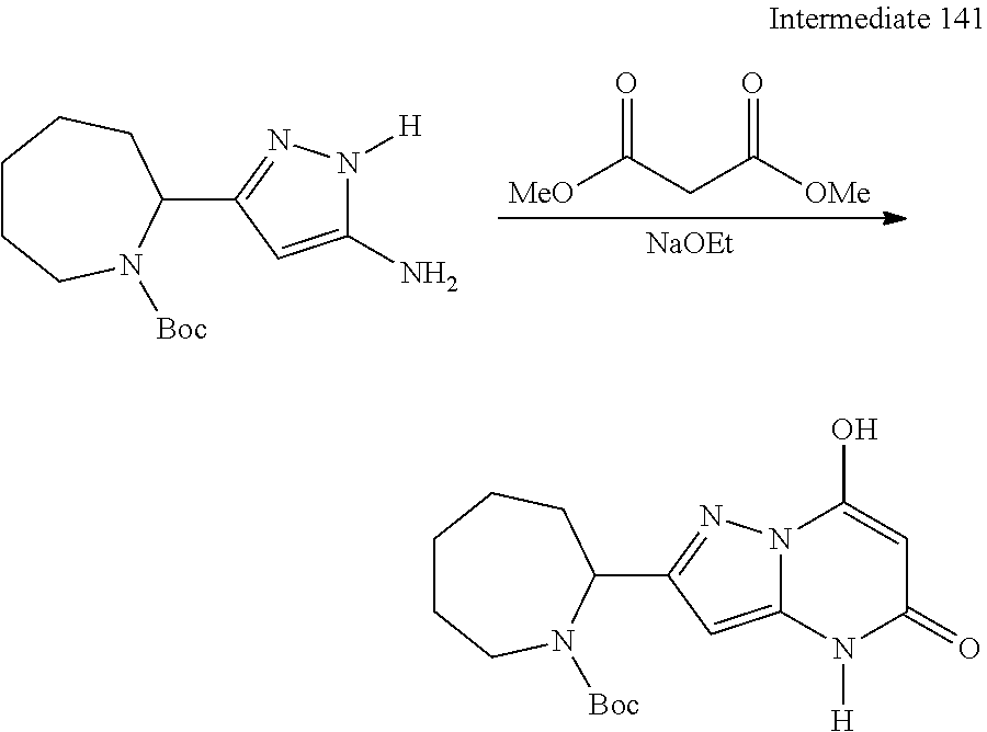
C1(N)=CC(C2CCCCCN2[Boc])=NN1[H].[MeO]C(CC([OMe])=O)=O.[NaOEt].C12=CC(C3CCCCCN3[Boc])=NN1C(O)=CC(=O)N2[H]
